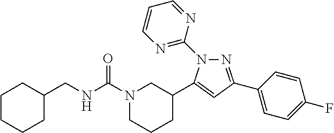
N1=C(C2=CC=C(F)C=C2)C=C(C2CN(C(NCC3CCCCC3)=O)CCC2)N1C1=NC=CC=N1
